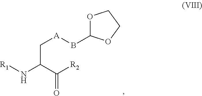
C([A]BC1OCCO1)C(N[R1])C([R2])=O
